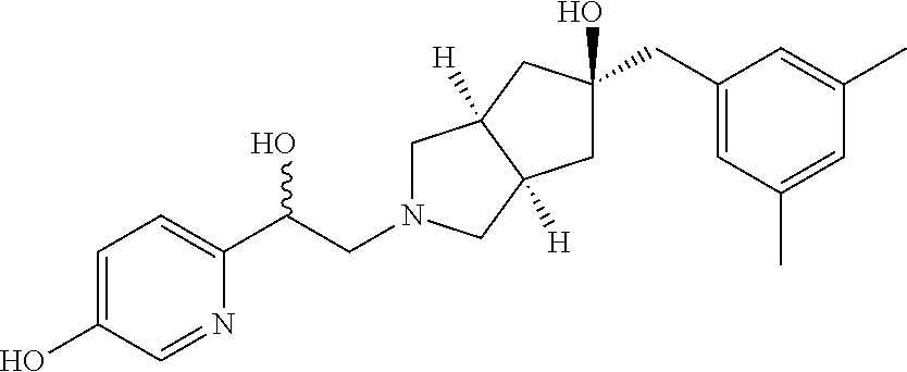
C1=C(O)C=NC(C(CN2CC3([H])C([H])(C2)CC(O)(CC2=CC(C)=CC(C)=C2)C3)O)=C1
